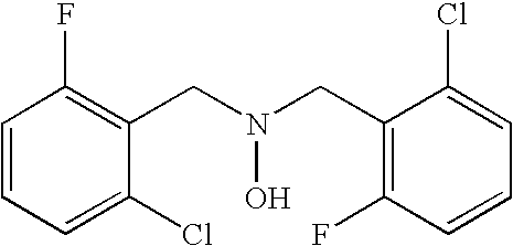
C1=CC=C(Cl)C(CN(CC2=C(F)C=CC=C2Cl)O)=C1F
